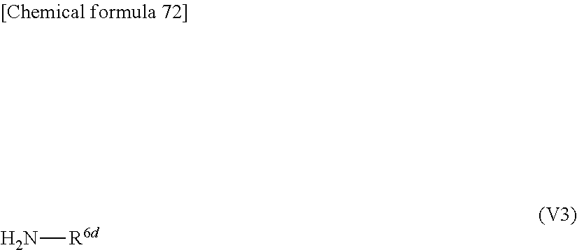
N[R6d]
